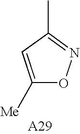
C1([Me])=CC(C)=NO1
